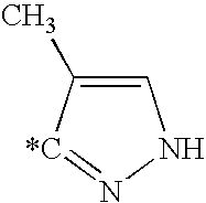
C1=C(C)[*C]=NN1
